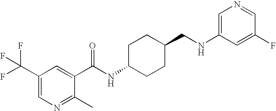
C1(C(F)(F)F)=CN=C(C)C(C(NC2CCC(CNC3=CN=CC(F)=C3)CC2)=O)=C1
